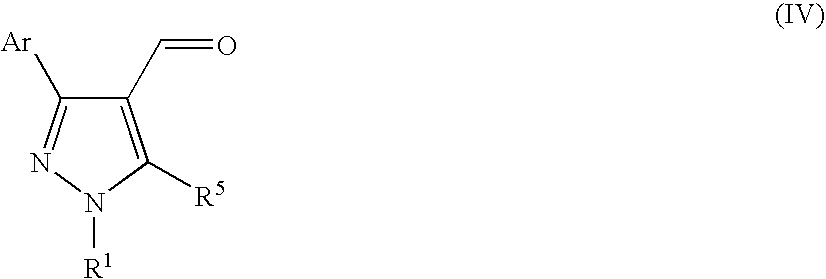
C1(C=O)=C([R5])N([R1])N=C1[Ar]
